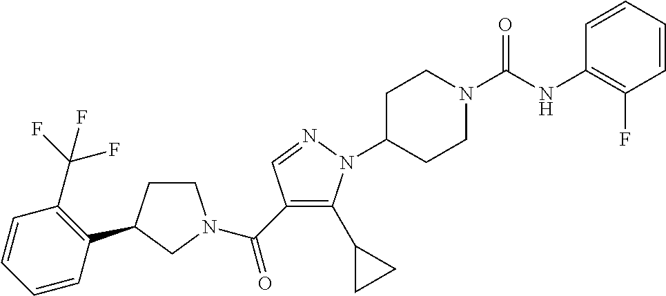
C1CC(C2=C(C(F)(F)F)C=CC=C2)CN1C(C1=C(C2CC2)N(C2CCN(C(NC3=C(F)C=CC=C3)=O)CC2)N=C1)=O
